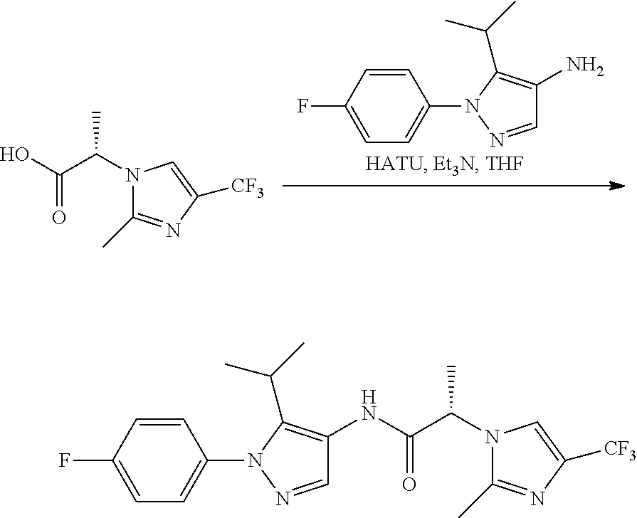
OC(C(N1C(C)=NC([CF3])=C1)C)=O.C1(F)=CC=C(N2N=CC(N)=C2C(C)C)C=C1.C1(NC(C(N2C(C)=NC([CF3])=C2)C)=O)=C(C(C)C)N(C2=CC=C(F)C=C2)N=C1
